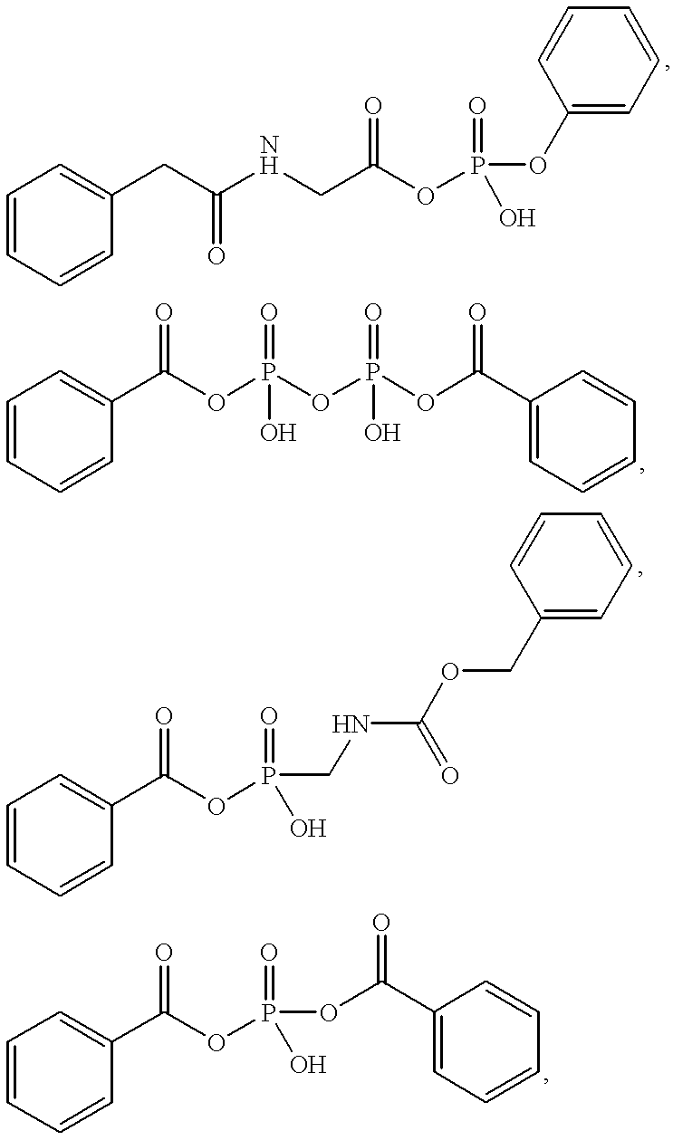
C1=CC=CC(CC(NCC(OP(OC2=CC=CC=C2)(=O)O)=O)=O)=C1.C1=CC=CC(C(OP(OP(OC(=O)C2=CC=CC=C2)(=O)O)(=O)O)=O)=C1.C1=CC=CC(C(OP(=O)(O)CNC(=O)OCC2=CC=CC=C2)=O)=C1.C1=CC=CC(C(OP(=O)(O)OC(C2=CC=CC=C2)=O)=O)=C1
